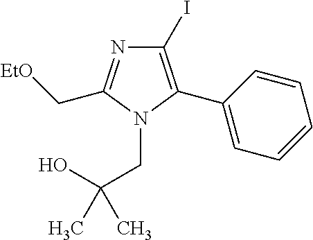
C1(I)=C(C2=CC=CC=C2)N(CC(O)(C)C)C(C[EtO])=N1
